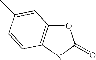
O1C2=C(NC1=O)C=CC(C)=C2
